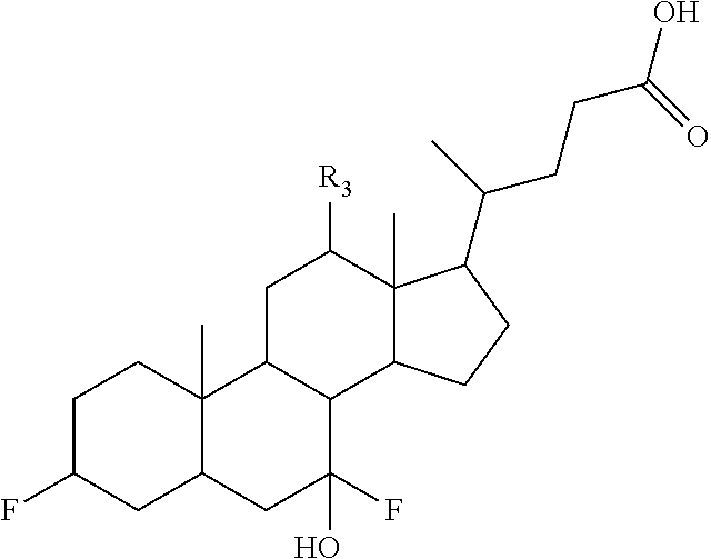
C1C(F)CC2C(C)(C1)C1C(C(F)(O)C2)C2C(C)(C([R3])C1)C(C(C)CCC(O)=O)CC2
